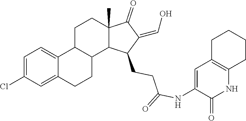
C1=C(Cl)C=C2C(=C1)C1C(CC2)C2C(C)(CC1)C(=O)C(=CO)C2CCC(NC1=CC2=C(NC1=O)CCCC2)=O
